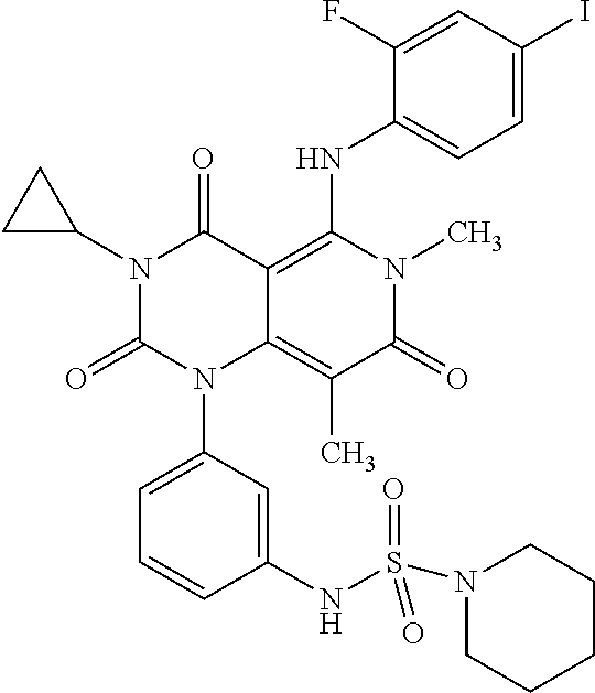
N1(C2CC2)C(=O)N(C2=CC=CC(NS(N3CCCCC3)(=O)=O)=C2)C2=C(C)C(=O)N(C)C(NC3=CC=C(I)C=C3F)=C2C1=O
